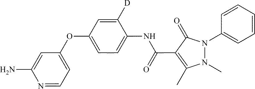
N1=CC=C(OC2=CC=C(NC(C3=C(C)N(C)N(C4=CC=CC=C4)C3=O)=O)C([D])=C2)C=C1N
